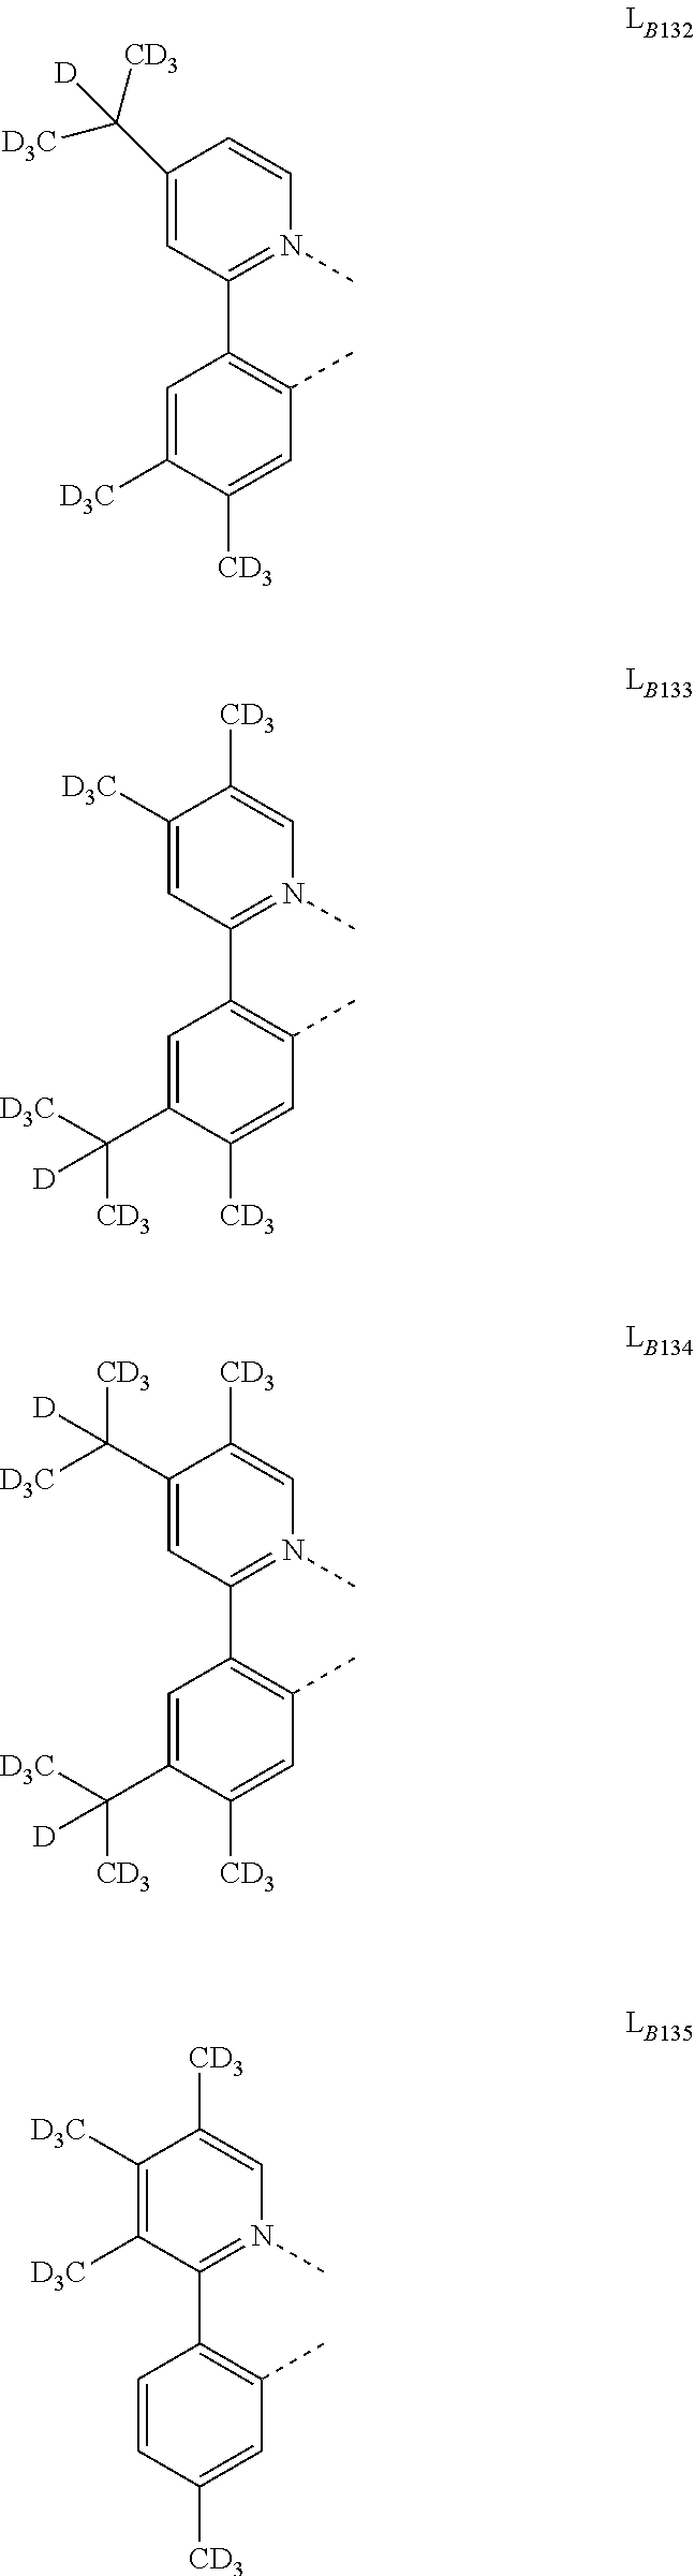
C1(C([D3C])([CD3])[D])=CC(C2=C(C)C=C([CD3])C([D3C])=C2)=N(C)C=C1.C1([D3C])=CC(C2=C(C)C=C([CD3])C(C([D3C])([CD3])[D])=C2)=N(C)C=C1[CD3].C1(C([D3C])([CD3])[D])=CC(C2=C(C)C=C([CD3])C(C([D3C])([CD3])[D])=C2)=N(C)C=C1[CD3].C1([D3C])=C([D3C])C(C2=C(C)C=C([CD3])C=C2)=N(C)C=C1[CD3]
